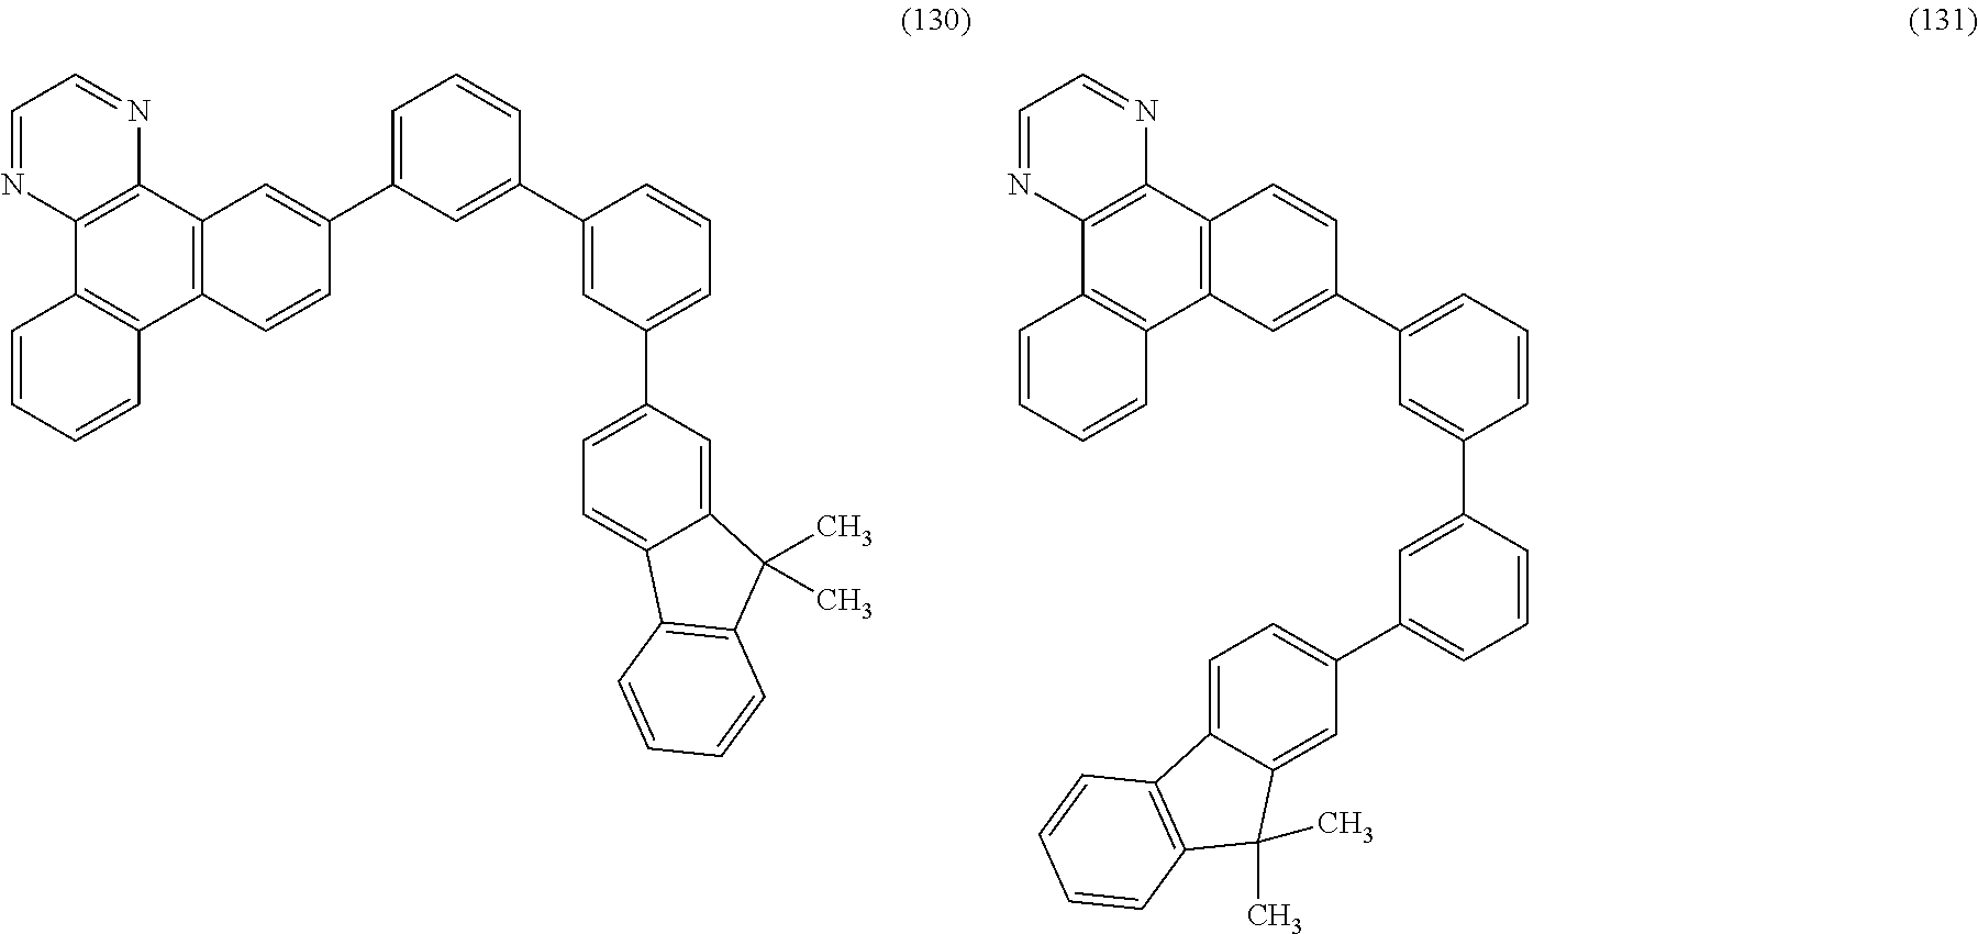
C12=C(C3=C(C4=C1C=C(C1=CC=CC(C5=CC(C6=CC=C7C(=C6)C(C)(C)C6=C7C=CC=C6)=CC=C5)=C1)C=C4)C=CC=C3)N=CC=N2.C12=C(C3=C(C4=C1C=CC(C1=CC=CC(C5=CC(C6=CC=C7C(=C6)C(C)(C)C6=C7C=CC=C6)=CC=C5)=C1)=C4)C=CC=C3)N=CC=N2
